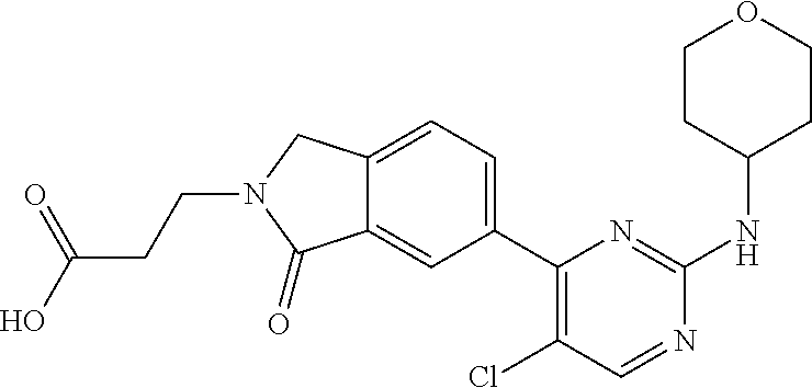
C1CC(NC2=NC(C3=CC=C4C(=C3)C(=O)N(CCC(O)=O)C4)=C(Cl)C=N2)CCO1
